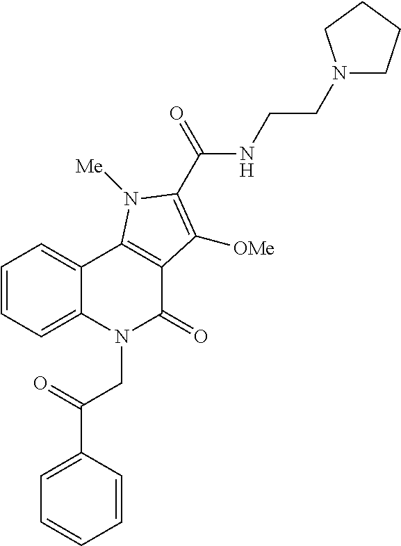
C1=CC=C2C(=C1)C1=C(C(=O)N2CC(C2=CC=CC=C2)=O)C([OMe])=C(C(NCCN2CCCC2)=O)N1[Me]
